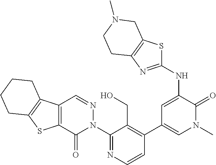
C1=CN=C(N2N=CC3=C(C2=O)SC2=C3CCCC2)C(CO)=C1C1=CN(C)C(=O)C(NC2=NC3=C(S2)CN(C)CC3)=C1
